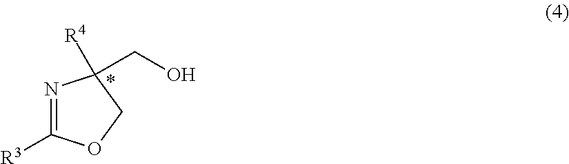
N1=C([R3])OCC1([R4])CO
